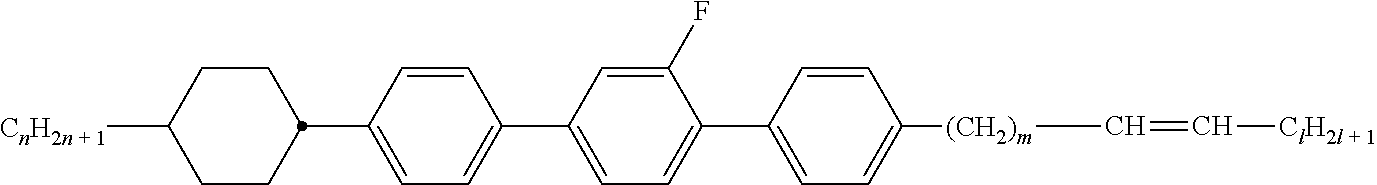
C1=C(C2CCC([CnH2n + 1])CC2)C=CC(C2=CC=C(C3=CC=C([(CH2)m]C=C[ClH2l + 1])C=C3)C(F)=C2)=C1
